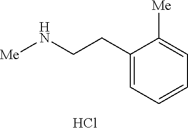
C1=C(CCN[Me])C([Me])=CC=C1.Cl
